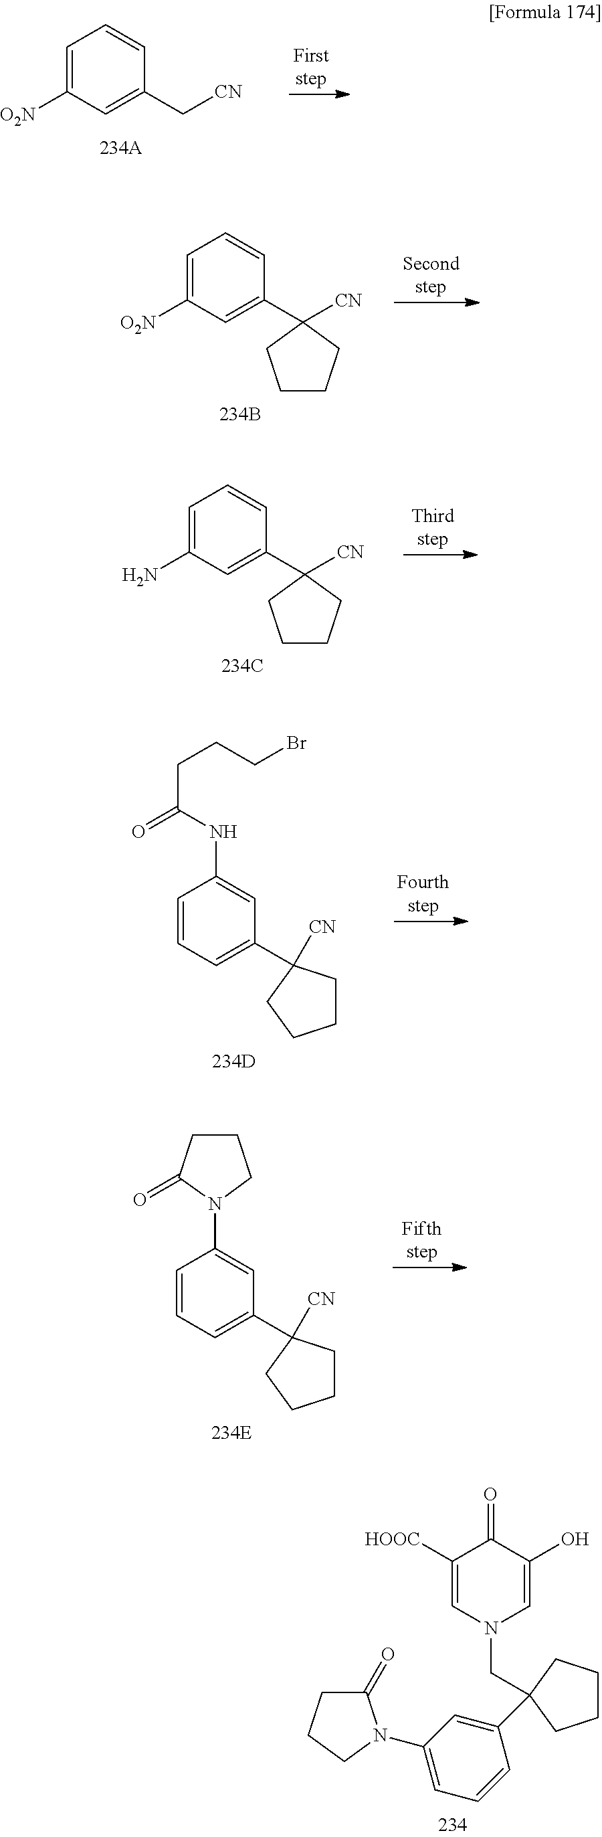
C1([HOOC])=CN(CC2(C3=CC(N4C(=O)CCC4)=CC=C3)CCCC2)C=C(O)C1=O.C1=C([O2N])C=C(C[CN])C=C1.C1=C([O2N])C=C(C2([CN])CCCC2)C=C1.C1=C(N)C=C(C2([CN])CCCC2)C=C1.C1=CC=C(C2([CN])CCCC2)C=C1NC(CCCBr)=O.C1=CC=C(C2([CN])CCCC2)C=C1N1CCCC1=O
